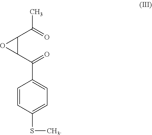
C1=CC(SC)=CC=C1C(C1C(C(C)=O)O1)=O
